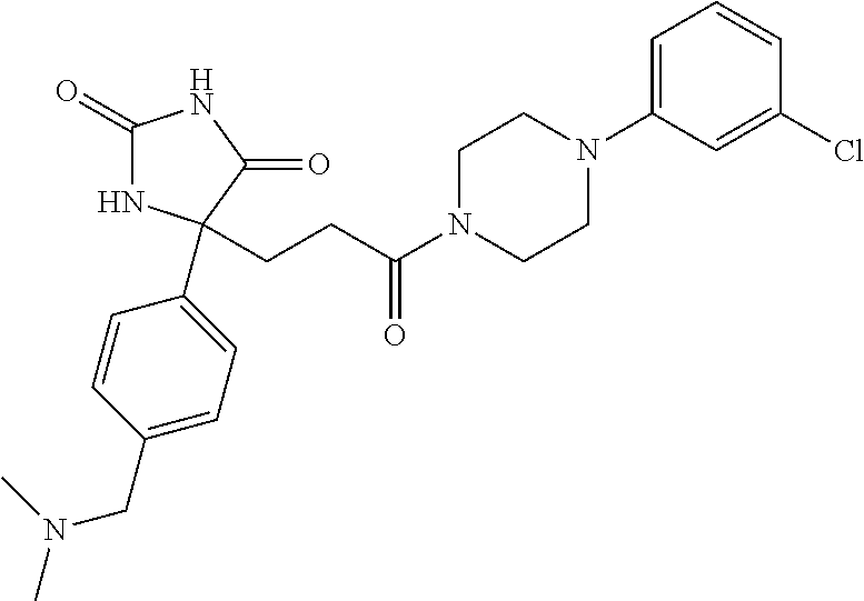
C1(=O)NC(C2=CC=C(CN(C)C)C=C2)(CCC(N2CCN(C3=CC=CC(Cl)=C3)CC2)=O)C(=O)N1
